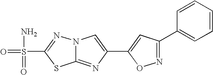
C12=NC(C3=CC(C4=CC=CC=C4)=NO3)=CN1N=C(S(=O)(=O)N)S2
